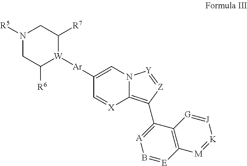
N1([R5])CC([R6])[W]([Ar]C2=CN3C(=C(C4=[A]B=[E]C5=C4[G]=[J][K]=[M]5)[Z]=[Y]3)[X]=C2)C([R7])C1
